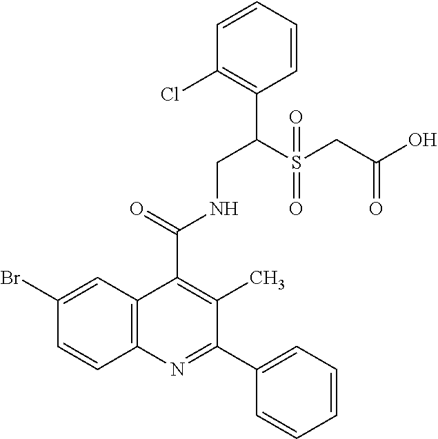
C1=CC(Cl)=C(C(S(CC(O)=O)(=O)=O)CNC(C2=C(C)C(C3=CC=CC=C3)=NC3=C2C=C(Br)C=C3)=O)C=C1
